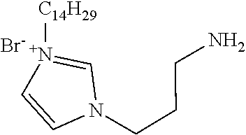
N1(CCCN)C=[N+]([C14H29])C=C1.[Br-]
